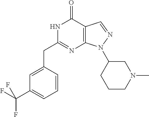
N1C(CC2=CC(C(F)(F)F)=CC=C2)=NC2=C(C1=O)C=NN2C1CCCN(C)C1
